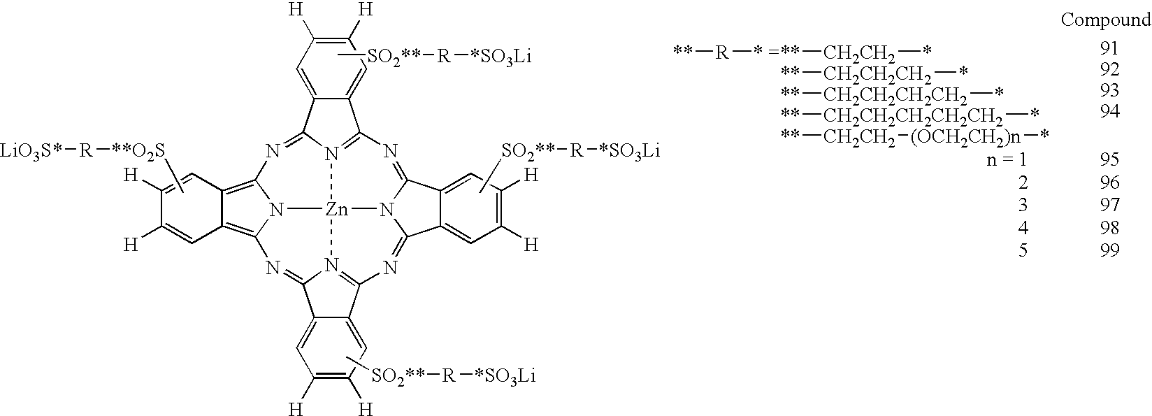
C[SO2**][R][*SO3Li].C[**O2S][R][LiO3S*].C[SO2**][R][*SO3Li].C12=C3N4C(=C1C=C([H])C([H])=C2)N=C1C2=CC([H])=C([H])C=C2C2=N1[Zn]41N4=C(C5=CC([H])=C([H])C=C5C4=N3)N=C3C4=CC([H])=C([H])C=C4C(=N2)N31.C[SO2**][R][*SO3Li].[R]([**])[* =].[CH2CH2]([**])*.[CH2CH2CH2]([**])*.[CH2CH2CH2CH2]([**])*.[CH2CH2CH2CH2CH2]([**])*.[CH2CH2]([**])[(OCH2CH2)n]*
